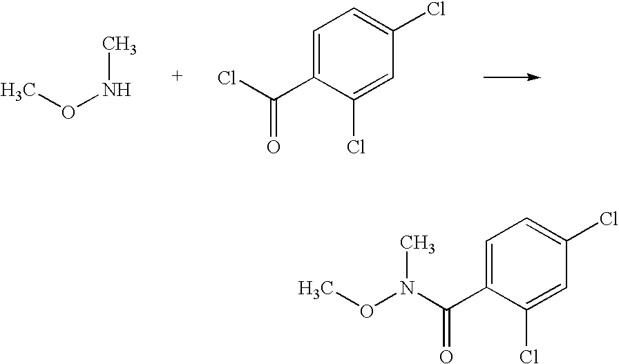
CONC.C1=C(C(Cl)=O)C(Cl)=CC(Cl)=C1.CON(C(C1=CC=C(Cl)C=C1Cl)=O)C
